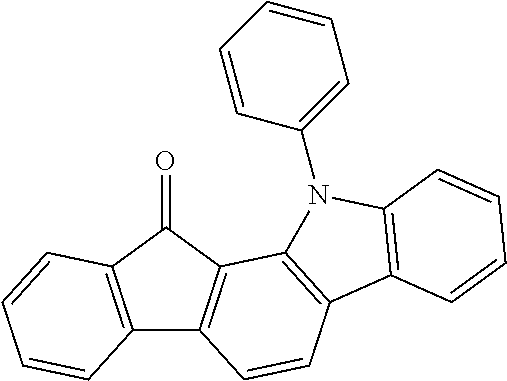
C12=C(C(=O)C3=C1C=CC1=C3N(C3=CC=CC=C3)C3=C1C=CC=C3)C=CC=C2
